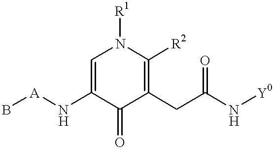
C1=C(N[A]B)C(=O)C(CC(N[Y0])=O)=C([R2])N1[R1]
